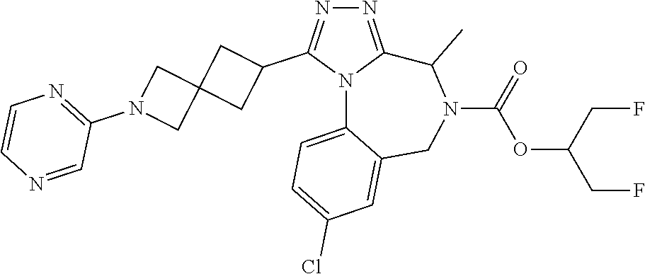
N1=C2N(C(C3CC4(C3)CN(C3=NC=CN=C3)C4)=N1)C1=CC=C(Cl)C=C1CN(C(=O)OC(CF)CF)C2C
